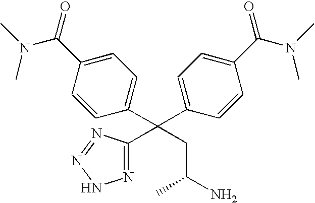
C1(C(=O)N(C)C)=CC=C(C(CC(N)C)(C2=NNN=N2)C2=CC=C(C(N(C)C)=O)C=C2)C=C1
